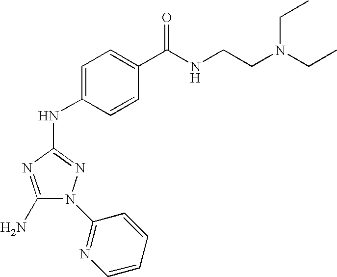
C1(N)=NC(NC2=CC=C(C(=O)NCCN(CC)CC)C=C2)=NN1C1=NC=CC=C1
